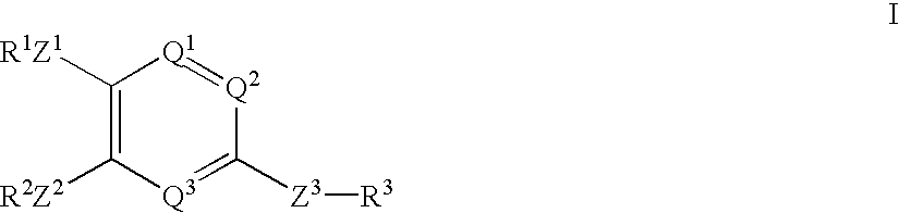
C1([R1Z1])=C([R2Z2])[Q3]=C([Z3][R3])[Q2]=[Q1]1
